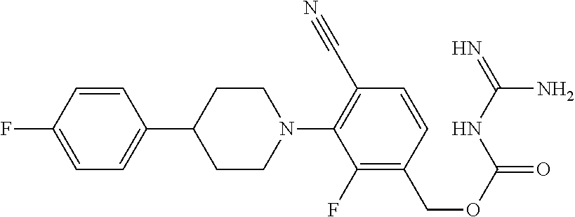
C1=CC(F)=CC=C1C1CCN(C2=C(C#N)C=CC(COC(=O)NC(=N)N)=C2F)CC1
